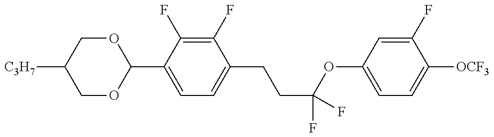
C1OC(C2=CC=C(CCC(OC3=CC=C([OCF3])C(F)=C3)(F)F)C(F)=C2F)OCC1[C3H7]
